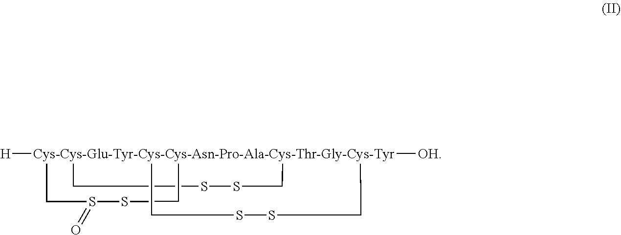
[H][Cys-Cys-Glu-Tyr-Cys-Cys-Asn-Pro-Ala-Cys-Thr-Gly-Cys-Tyr]123([OH])(CS(=O)SC1)(CSSC2)CSSC3
